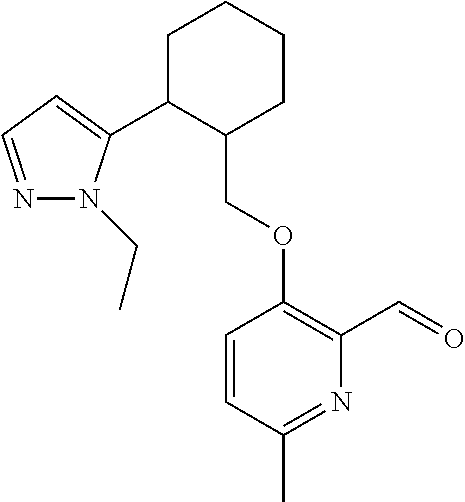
C1C(C2=CC=NN2CC)C(COC2=C(C=O)N=C(C)C=C2)CCC1
